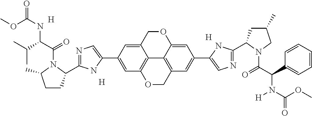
C1=C(C2=CC3=C4C(=C2)COC2=CC(C5=CN=C(C6CC(C)CN6C(=O)C(C6=CC=CC=C6)N([H])C(OC)=O)N5)=CC(=C42)CO3)NC(C2CCC(C)N2C(=O)C(C(C)C)NC(OC)=O)=N1.[H].[H].[H]
